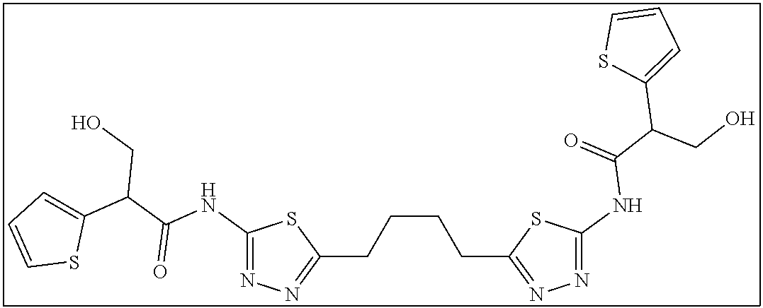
C1(NC(C(C2=CC=CS2)CO)=O)=NN=C(CCCCC2=NN=C(NC(C(CO)C3=CC=CS3)=O)S2)S1
